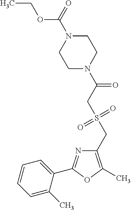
C1(CS(=O)(=O)CC(=O)N2CCN(C(OCC)=O)CC2)=C(C)OC(C2=CC=CC=C2C)=N1
